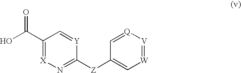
C1(C(O)=O)=[X]N=C([Z]C2=C[W]=[V][Q]=C2)[Y]=C1
